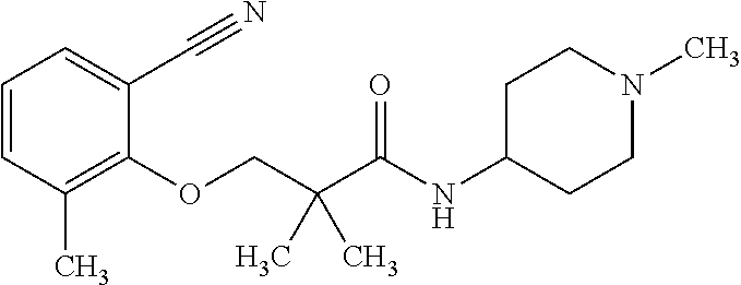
C1=CC(C)=C(OCC(C(NC2CCN(C)CC2)=O)(C)C)C(C#N)=C1
